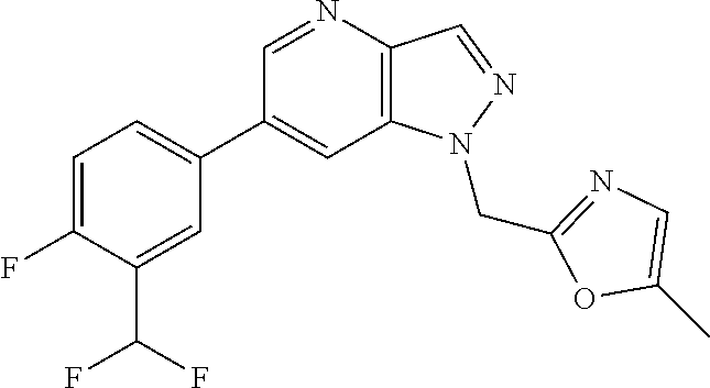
C1(C2=CC=C(F)C(C(F)F)=C2)=CC2=C(C=NN2CC2=NC=C(C)O2)N=C1
